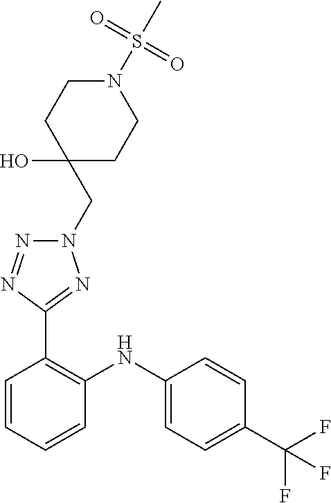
C1=CC(C(F)(F)F)=CC=C1NC1=C(C2=NN(CC3(O)CCN(S(C)(=O)=O)CC3)N=N2)C=CC=C1
